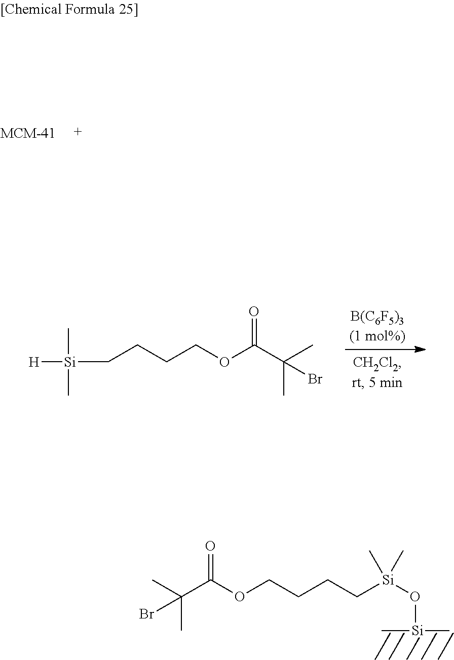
[B(C6F5)3(1 mol%)].C(C(C)(C)Br)(=O)OCCCC[Si]([H])(C)C.CC(C(OCCCC[Si](O[Si](C)C)(C)C)=O)(C)Br
